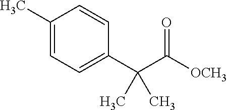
C1(C)=CC=C(C(C([OCH3])=O)(C)C)C=C1
